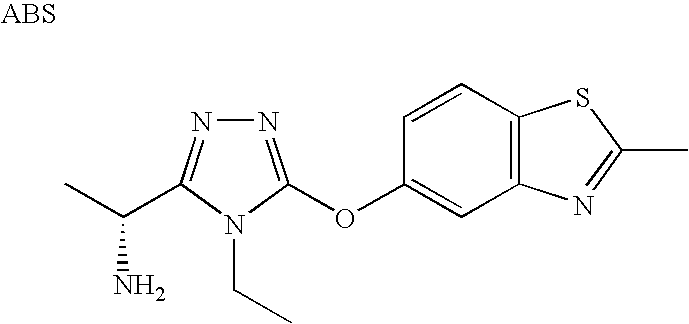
N1=C(OC2=CC3=C(C=C2)SC(C)=N3)N(CC)C(C(C)N)=N1
